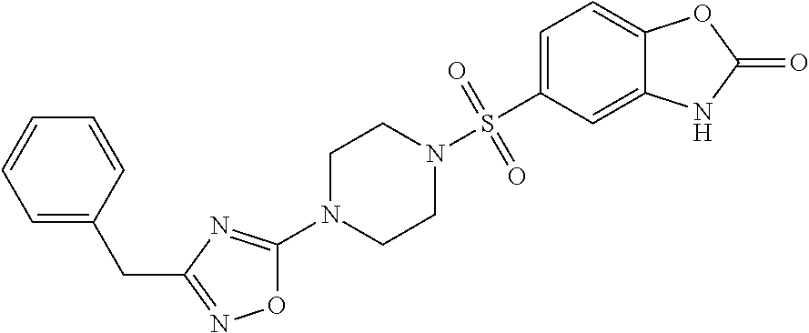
O1C(N2CCN(S(C3=CC=C4C(=C3)NC(=O)O4)(=O)=O)CC2)=NC(CC2=CC=CC=C2)=N1
